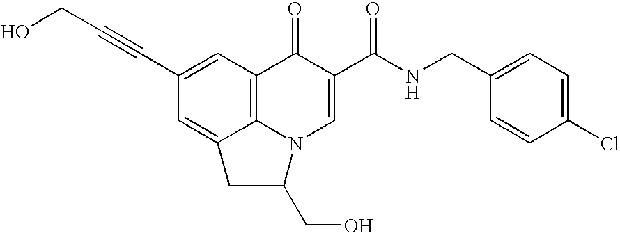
C(C1=CC2=C3C(=C1)CC(CO)N3C=C(C(NCC1=CC=C(Cl)C=C1)=O)C2=O)#CCO
